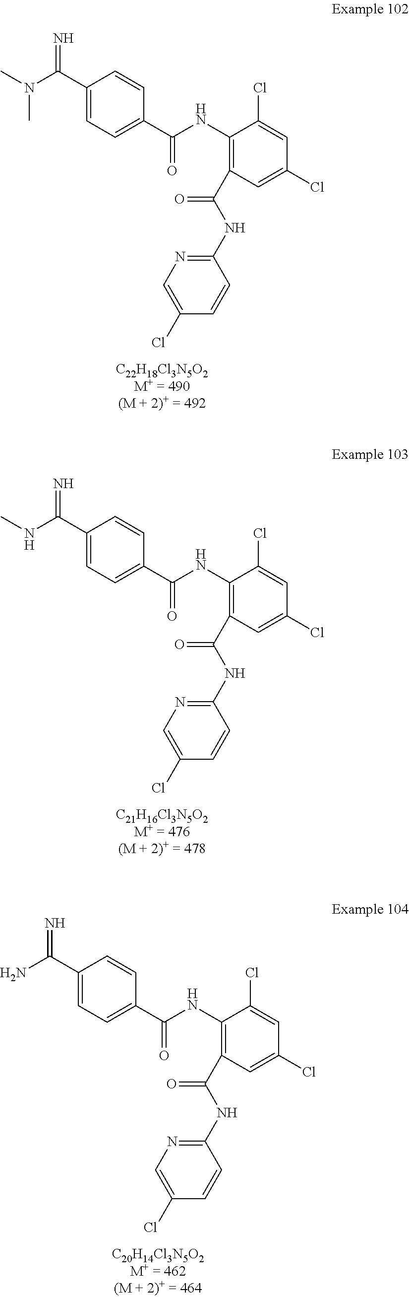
C1(NC(=O)C2=C(NC(=O)C3=CC=C(C(=N)N(C)C)C=C3)C(Cl)=CC(Cl)=C2)=NC=C(Cl)C=C1.C1(NC(=O)C2=C(NC(=O)C3=CC=C(C(=N)NC)C=C3)C(Cl)=CC(Cl)=C2)=NC=C(Cl)C=C1.C1(NC(=O)C2=C(NC(=O)C3=CC=C(C(=N)N)C=C3)C(Cl)=CC(Cl)=C2)=NC=C(Cl)C=C1
